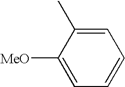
C1=C(C)C([MeO])=CC=C1
